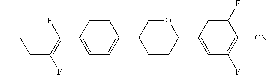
C1=CC(C(=C(F)CCC)F)=CC=C1C1CCC(C2=CC(F)=C([CN])C(F)=C2)OC1
